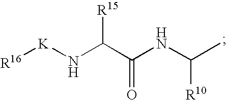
[K](NC(C(NC(C)[R10])=O)[R15])[R16]
